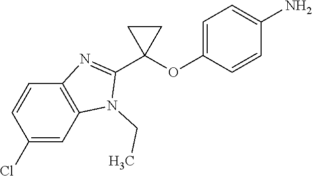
C12=C(C=C(Cl)C=C1)N(CC)C(C1(OC3=CC=C(N)C=C3)CC1)=N2
